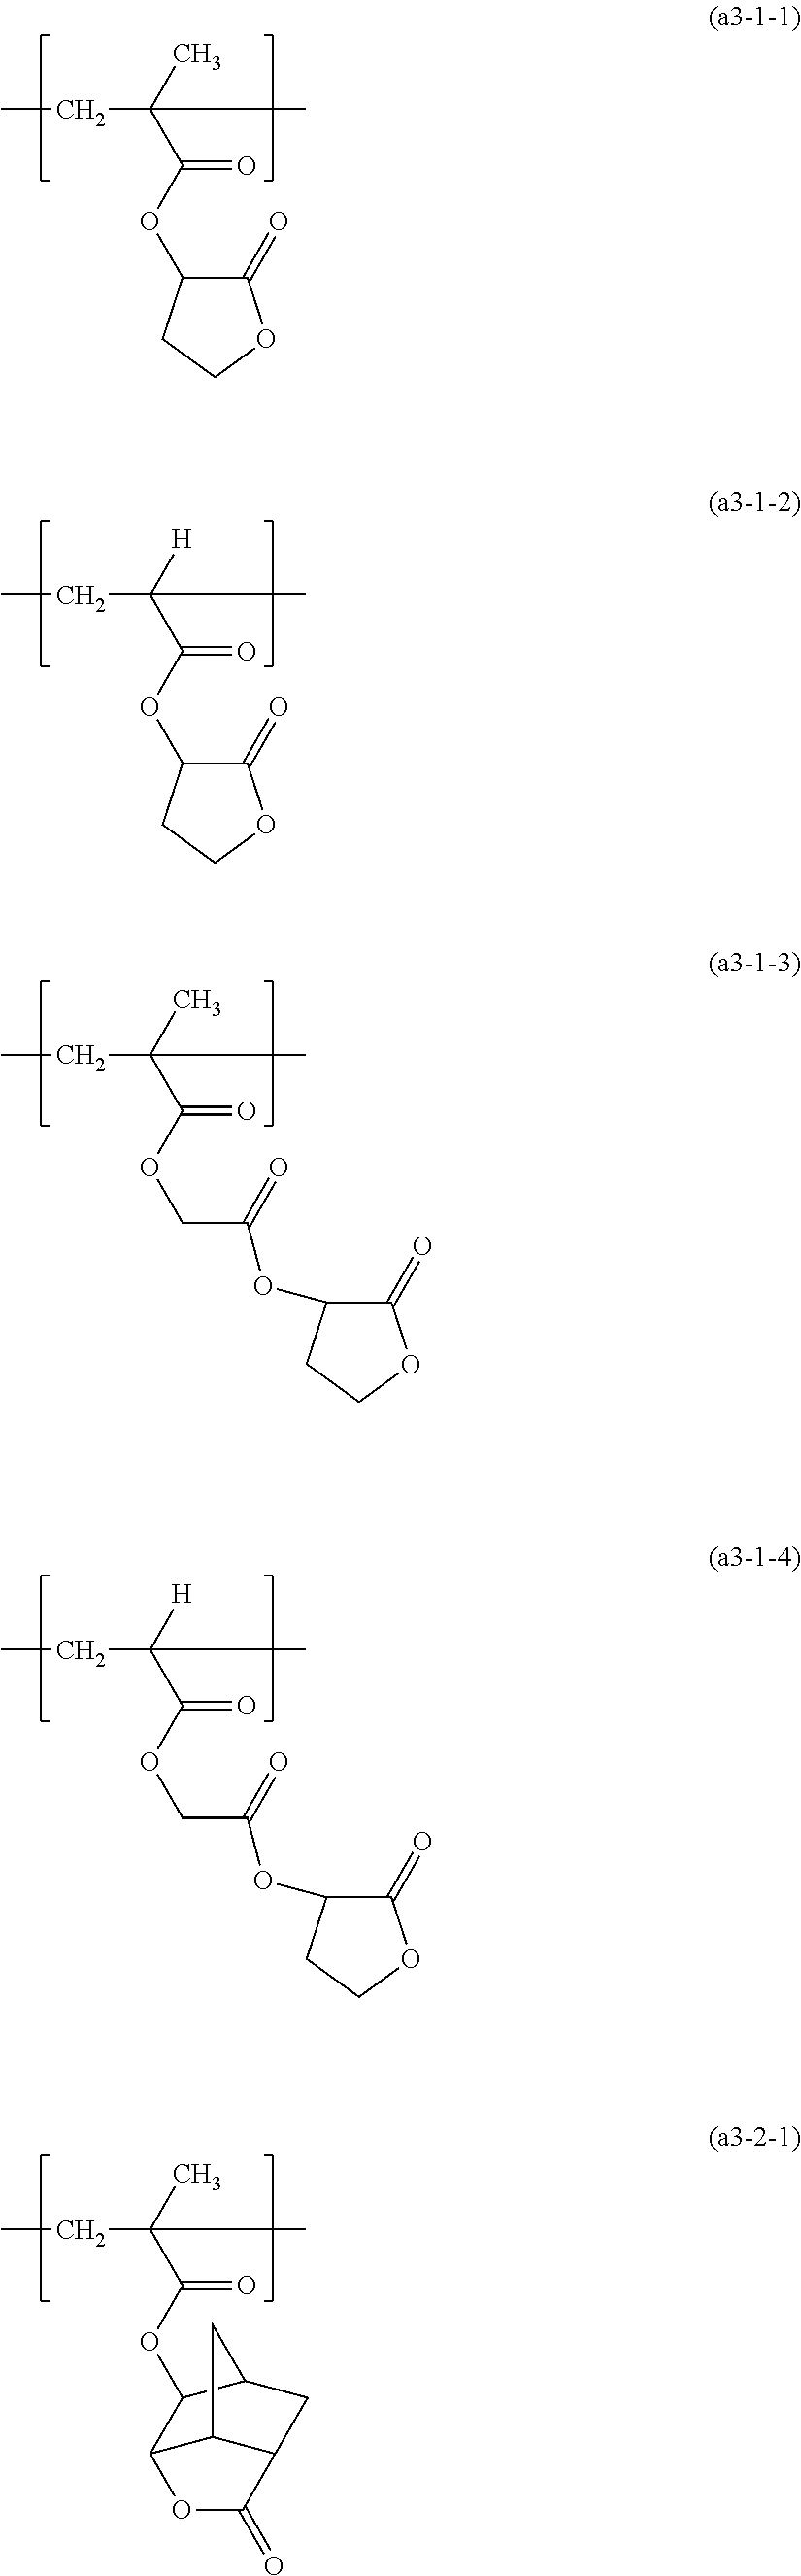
CCC(C)(C(OC1C(=O)OCC1)=O)C.CCC([H])(C(OC1C(=O)OCC1)=O)C.CCC(C)(C(OCC(=O)OC1C(=O)OCC1)=O)C.CCC([H])(C(OCC(=O)OC1C(=O)OCC1)=O)C.CCC(C)(C(OC1C2C3C(CC1C3)C(=O)O2)=O)C
